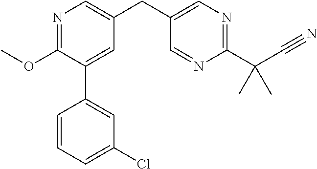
C1(OC)=NC=C(CC2=CN=C(C(C#N)(C)C)N=C2)C=C1C1=CC(Cl)=CC=C1
